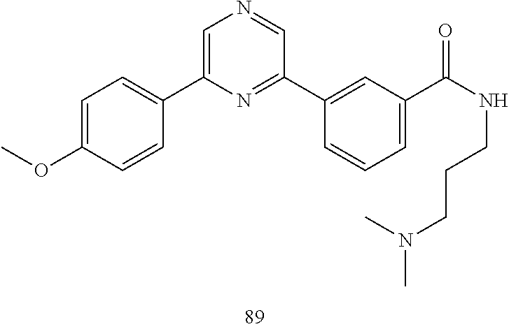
N(C)(CCCNC(C1=CC=CC(C2=NC(C3=CC=C(OC)C=C3)=CN=C2)=C1)=O)C
